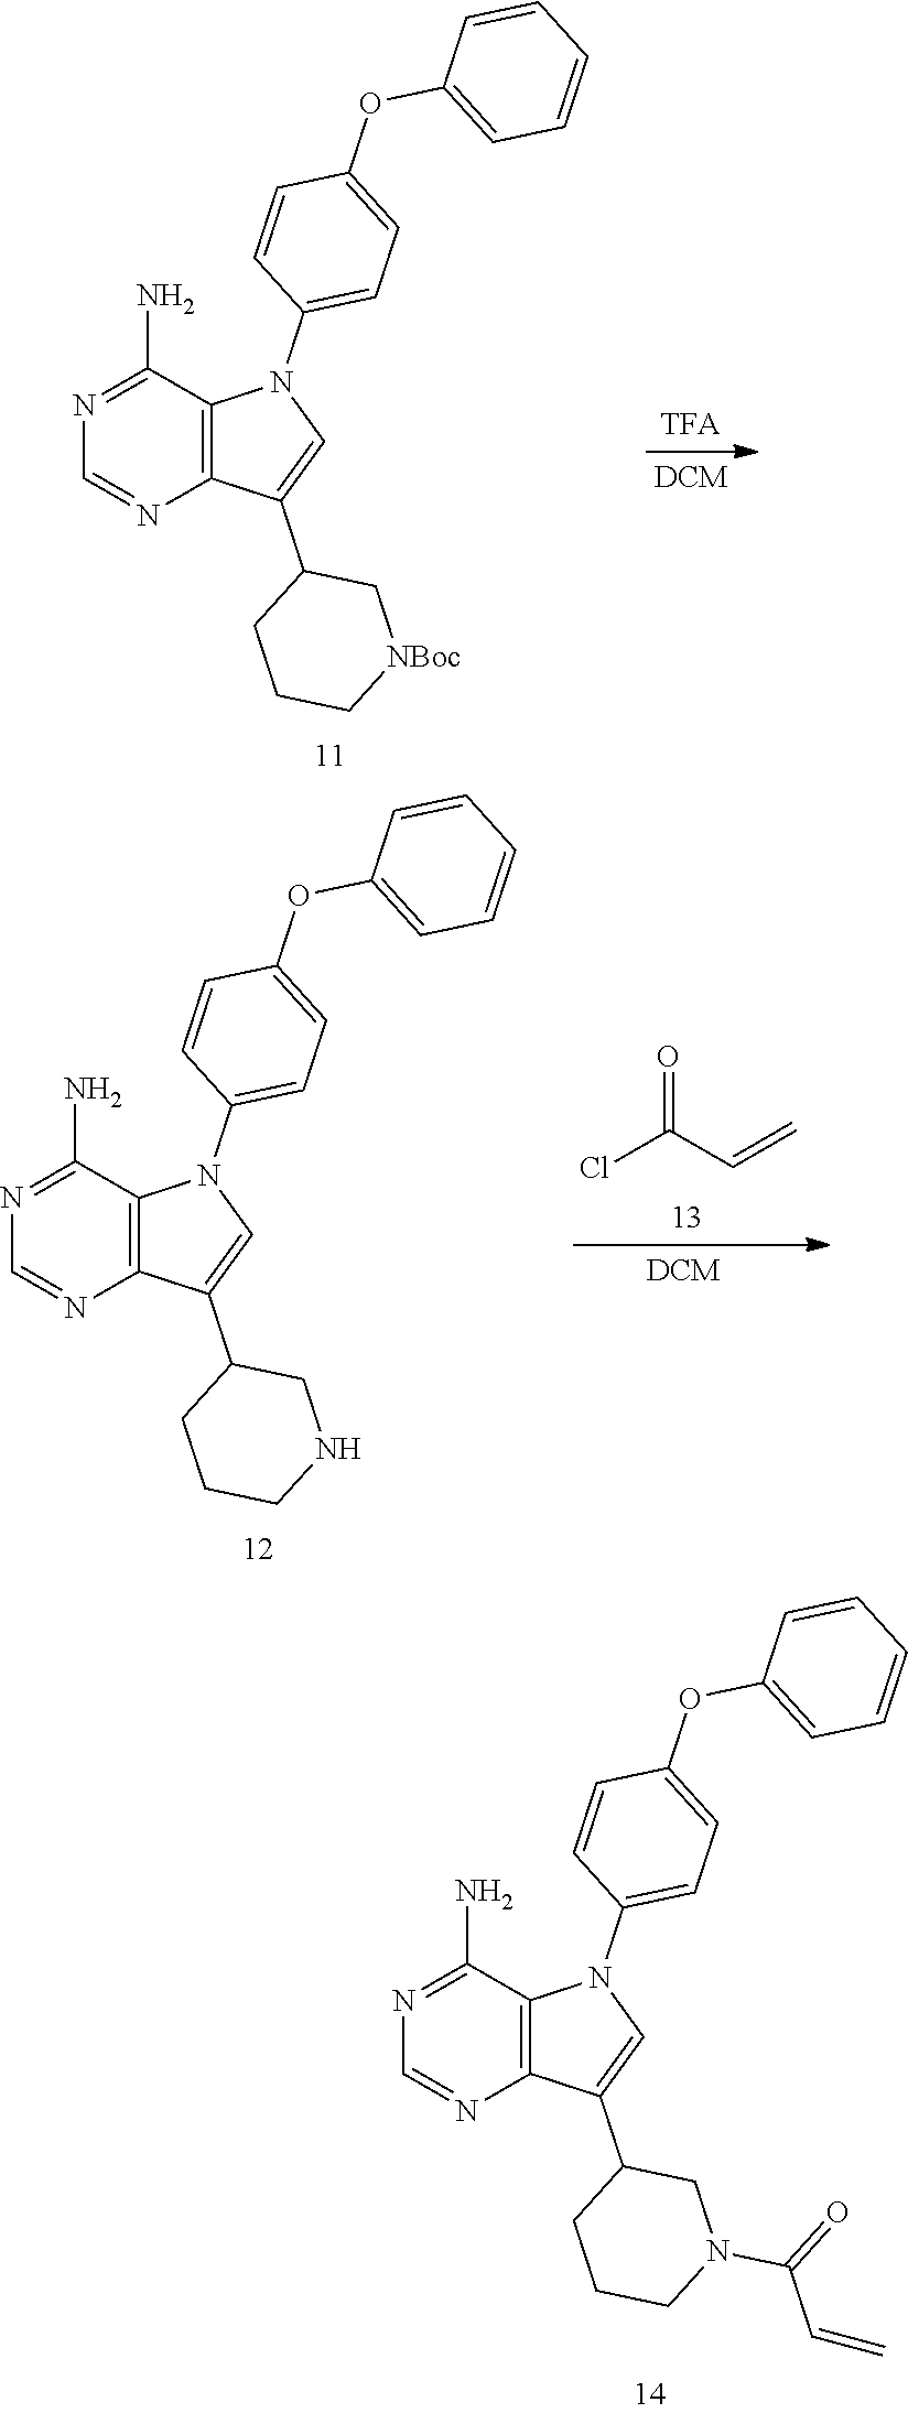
C1(C2CN(C(=O)C=C)CCC2)=CN(C2=CC=C(OC3=CC=CC=C3)C=C2)C2=C1N=CN=C2N.C1(C2C[NBoc]CCC2)=CN(C2=CC=C(OC3=CC=CC=C3)C=C2)C2=C1N=CN=C2N.C1(C2CNCCC2)=CN(C2=CC=C(OC3=CC=CC=C3)C=C2)C2=C1N=CN=C2N.ClC(C=C)=O
